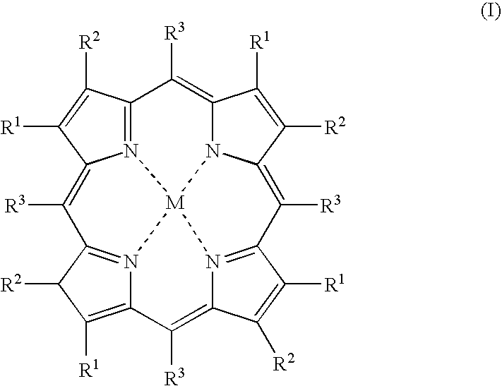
C12=C([R3])C3=N4C(=C([R3])C5=N6C(=C([R1])C5[R2])C([R3])=C5N7=C(C([R3])=C(N1[M]746)C([R2])=C2[R1])C([R1])=C5[R2])C([R1])=C3[R2]
